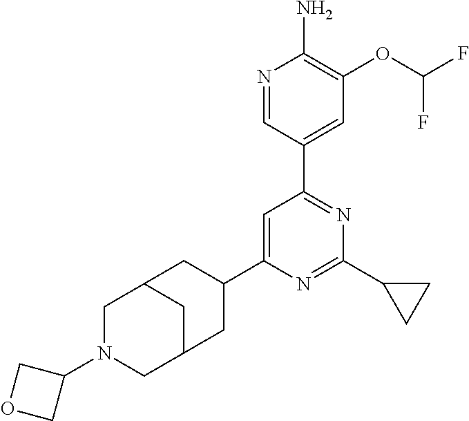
N1=CC(C2=NC(C3CC3)=NC(C3CC4CN(C5COC5)CC(C4)C3)=C2)=CC(OC(F)F)=C1N
